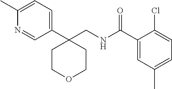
C1=C(C)N=CC(C2(CNC(C3=CC(C)=CC=C3Cl)=O)CCOCC2)=C1
